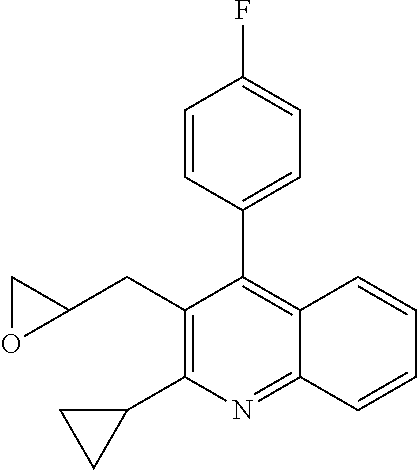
C1=CC(C2=C3C(=NC(C4CC4)=C2CC2CO2)C=CC=C3)=CC=C1F
